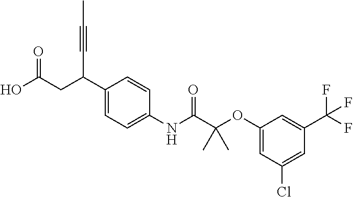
C1(C(CC(O)=O)C#CC)=CC=C(NC(C(OC2=CC(Cl)=CC(C(F)(F)F)=C2)(C)C)=O)C=C1
